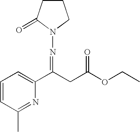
C1=CC(C)=NC(C(CC(OCC)=O)=NN2CCCC2=O)=C1
